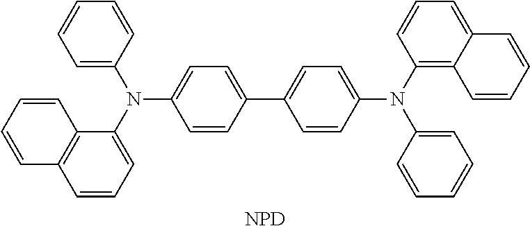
C1=C(N(C2=CC=C(C3=CC=C(N(C4=CC=CC=C4)C4=C5C(=CC=C4)C=CC=C5)C=C3)C=C2)C2=CC=CC3=C2C=CC=C3)C=CC=C1.[NPD]
